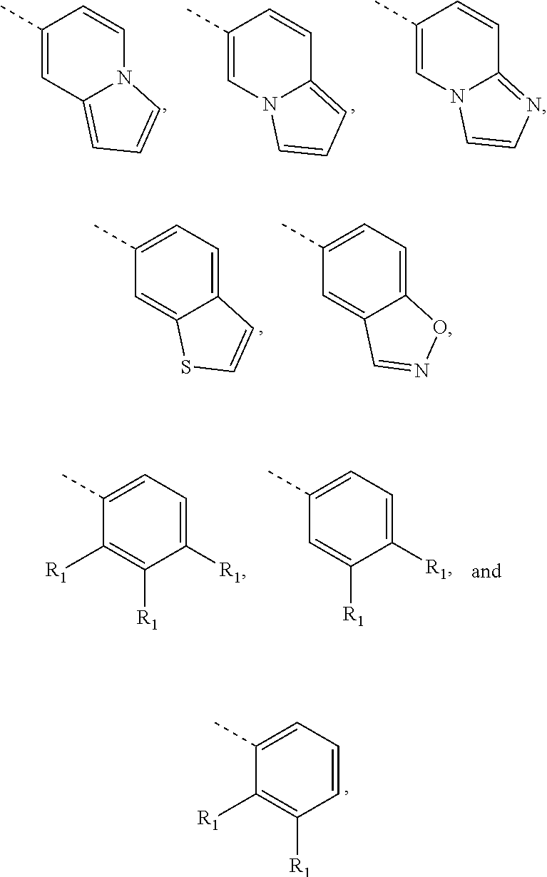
C1(C)=CN2C(=CC=C2)C=C1.C1(C)=CN2C(=NC=C2)C=C1.C1(C)=CC2=CC=CN2C=C1.C1(C)=CC=C2C(=C1)C=NO2.C1(C)=CC=C2C(=C1)SC=C2.C1([R1])=CC=C(C)C([R1])=C1[R1].C1([R1])=CC=C(C)C=C1[R1].C1=CC=C(C)C([R1])=C1[R1]
